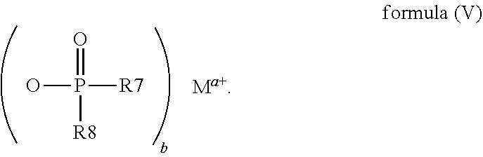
OP(=O)([R8])[R7]
